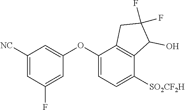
C1([NC])=CC(F)=CC(OC2=CC=C([SO2CF2H])C3=C2CC(F)(F)C3O)=C1
